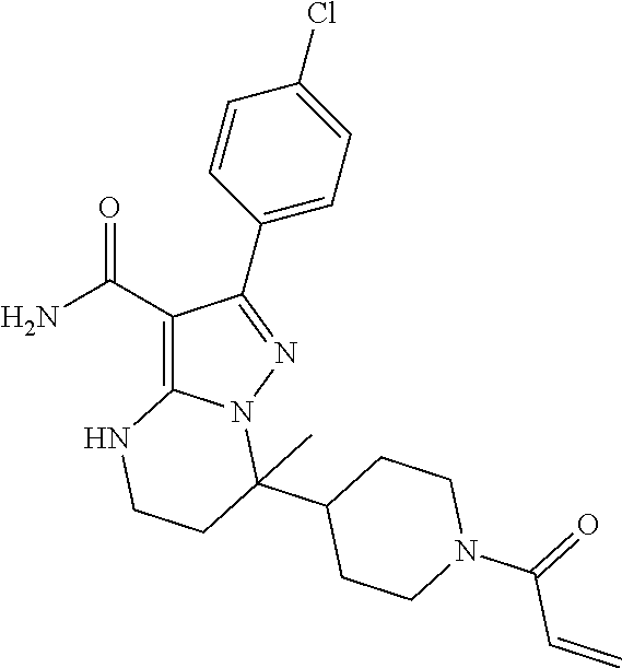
C1(C(N)=O)=C2N(N=C1C1=CC=C(Cl)C=C1)C(C1CCN(C(=O)C=C)CC1)(C)CCN2
